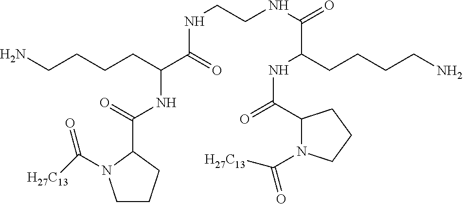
C1CN(C([H27C13])=O)C(C(=O)NC(C(=O)NCCNC(=O)C(CCCCN)NC(=O)C2N(C([H27C13])=O)CCC2)CCCCN)C1
